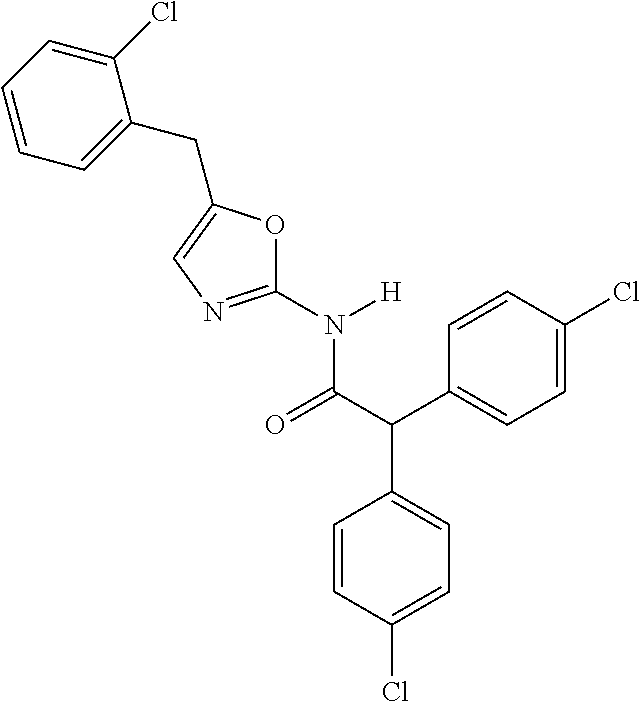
C1(Cl)=CC=CC=C1CC1=CN=C(N([H])C(C(C2=CC=C(Cl)C=C2)C2=CC=C(Cl)C=C2)=O)O1
